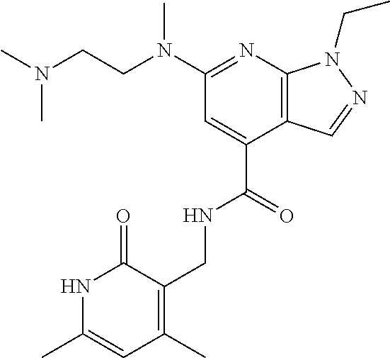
C(C1=CC(N(CCN(C)C)C)=NC2=C1C=NN2CC)(=O)NCC1=C(C)C=C(C)NC1=O
